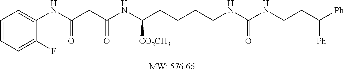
C1=CC=C(F)C(NC(CC(NC(CCCCNC(NCCC([Ph])[Ph])=O)[CO2CH3])=O)=O)=C1
